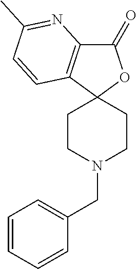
C1CN(CC2=CC=CC=C2)CCC12OC(=O)C1=C2C=CC(C)=N1
